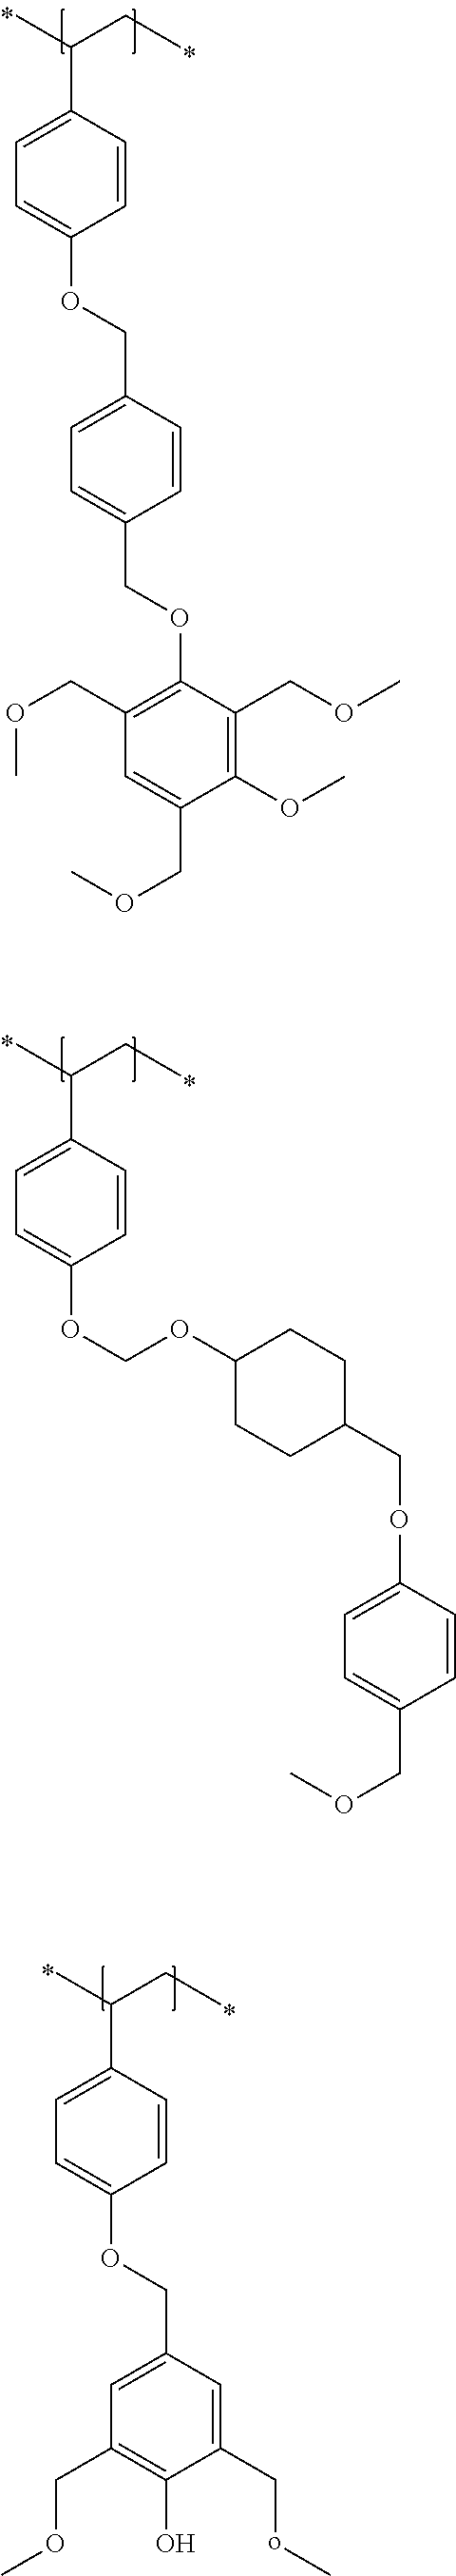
C1(C(CC)C)=CC=C(OCOC2CCC(COC3=CC=C(COC)C=C3)CC2)C=C1.C1(C(CC)C)=CC=C(OCC2=CC=C(COC3=C(COC)C=C(COC)C(OC)=C3COC)C=C2)C=C1.C1(C(CC)C)=CC=C(OCC2=CC(COC)=C(O)C(CoC)=C2)C=C1
